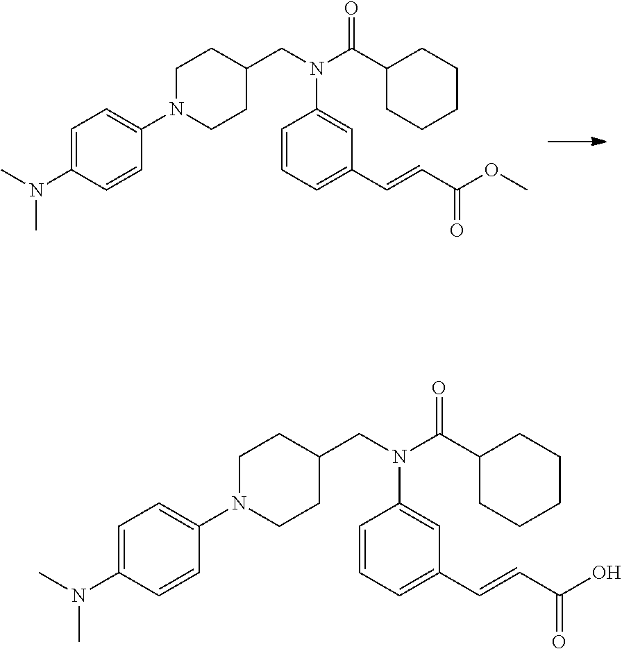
C1N(C2=CC=C(N(C)C)C=C2)CCC(CN(C(C2CCCCC2)=O)C2=CC(C=CC(OC)=O)=CC=C2)C1.C1N(C2=CC=C(N(C)C)C=C2)CCC(CN(C(C2CCCCC2)=O)C2=CC(C=CC(O)=O)=CC=C2)C1
